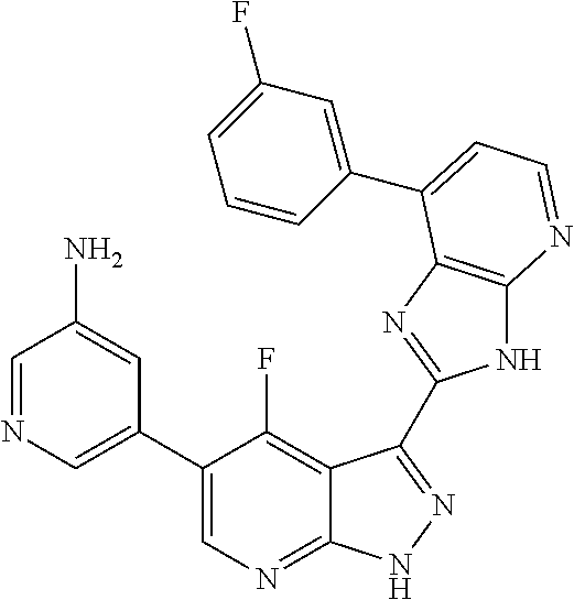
C1=NC=C(C2=CN=C3C(=C2F)C(C2=NC4=C(N2)N=CC=C4C2=CC(F)=CC=C2)=NN3)C=C1N
